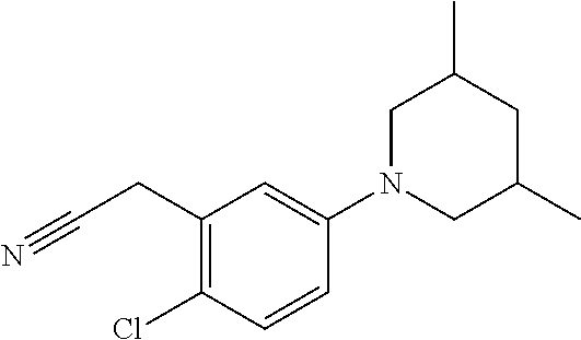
C1(CC#N)=C(Cl)C=CC(N2CC(C)CC(C)C2)=C1
